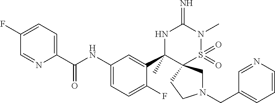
N1(CC2=CC=CN=C2)CC2(CC1)S(=O)(=O)N(C)C(=N)NC2(C1=CC(NC(C2=CC=C(F)C=N2)=O)=CC=C1F)C
